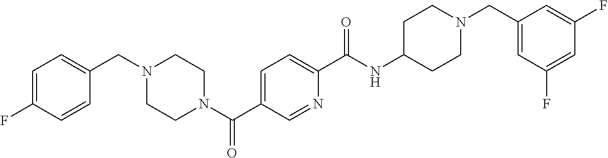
N1(C(C2=CC=C(C(NC3CCN(CC4=CC(F)=CC(F)=C4)CC3)=O)N=C2)=O)CCN(CC2=CC=C(F)C=C2)CC1
